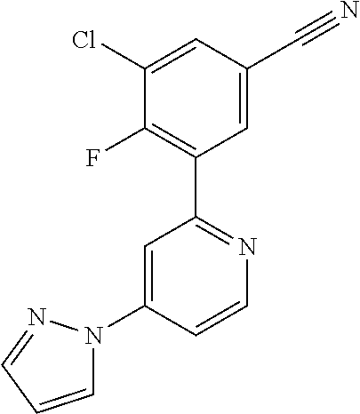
C1(N2C=CC=N2)=CC(C2=C(F)C(Cl)=CC(C#N)=C2)=NC=C1
